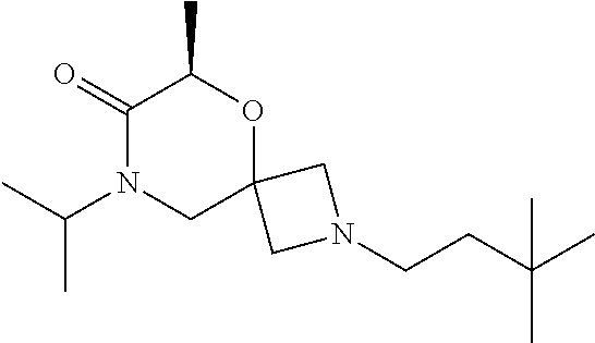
C1(=O)N(C(C)C)CC2(OC1C)CN(CCC(C)(C)C)C2
